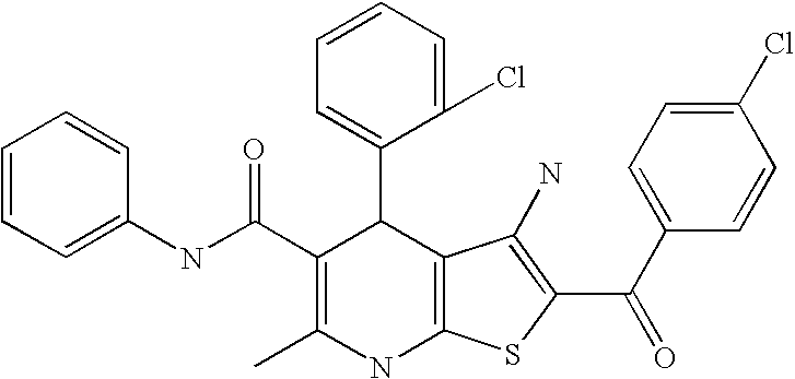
C1=CC=C(NC(C2=C(C)NC3=C(C2C2=CC=CC=C2Cl)C(N)=C(C(C2=CC=C(Cl)C=C2)=O)S3)=O)C=C1
